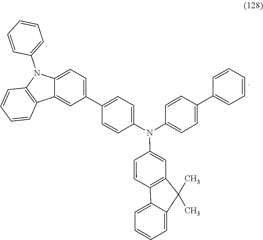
C1=C(C2=CC=C3N(C4=CC=CC=C4)C4=C(C3=C2)C=CC=C4)C=CC(N(C2=CC=C(C3=CC=CC=C3)C=C2)C2=CC3=C(C=C2)C2=CC=CC=C2C3(C)C)=C1
